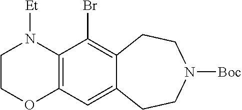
C12=C(C(Br)=C3C(=C1)CCN([Boc])CC3)N([Et])CCO2
